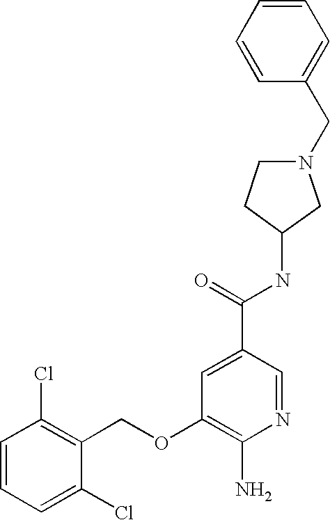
C1=CC=CC(CN2CCC(NC(=O)C3=CC(OCC4=C(Cl)C=CC=C4Cl)=C(N)N=C3)C2)=C1
